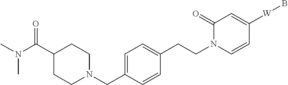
C1=C(CN2CCC(C(N(C)C)=O)CC2)C=CC(CCN2C=CC([W]B)=CC2=O)=C1
